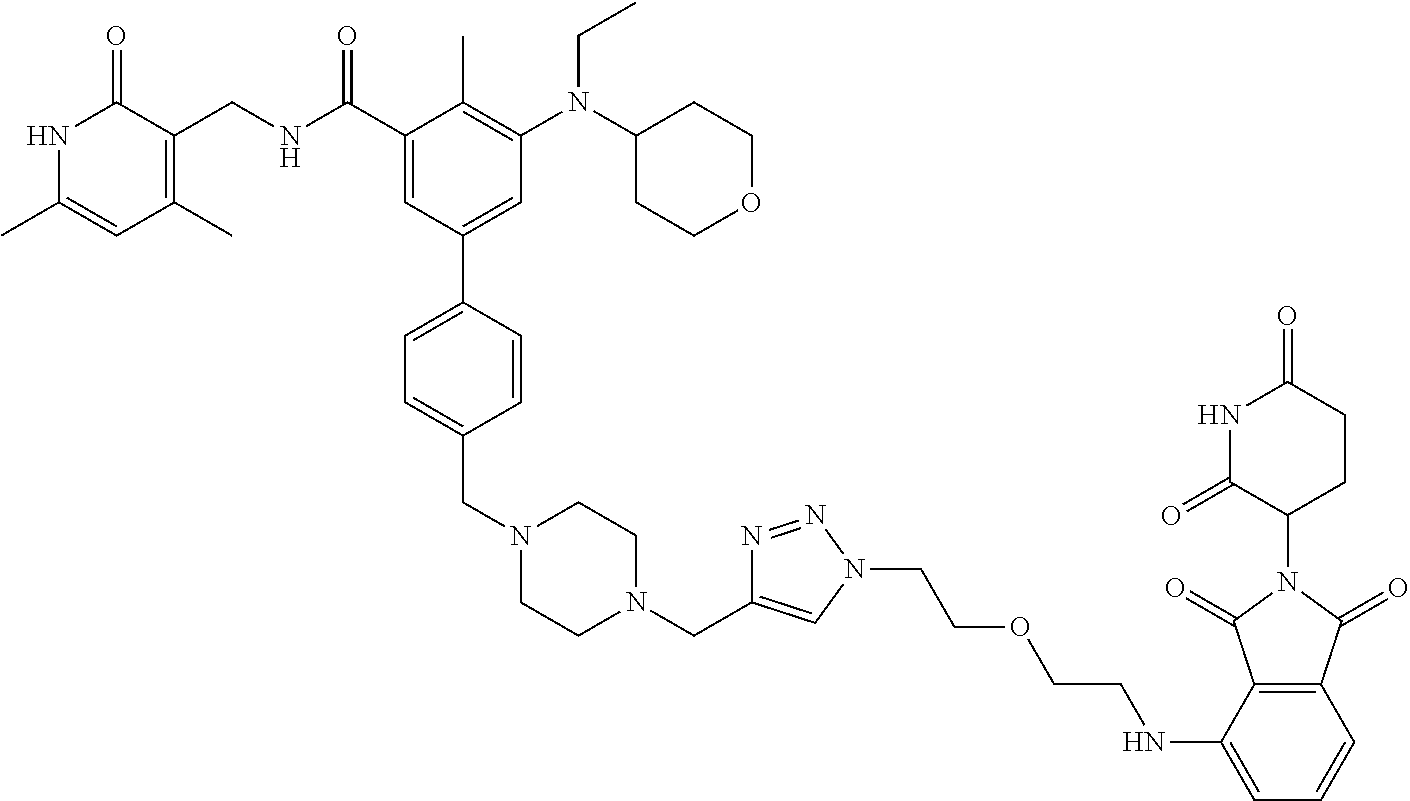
N1C(C)=CC(C)=C(CNC(C2=CC(C3=CC=C(CN4CCN(CC5=CN(CCOCCNC6=CC=CC7=C6C(=O)N(C6CCC(=O)NC6=O)C7=O)N=N5)CC4)C=C3)=CC(N(C3CCOCC3)CC)=C2C)=O)C1=O
